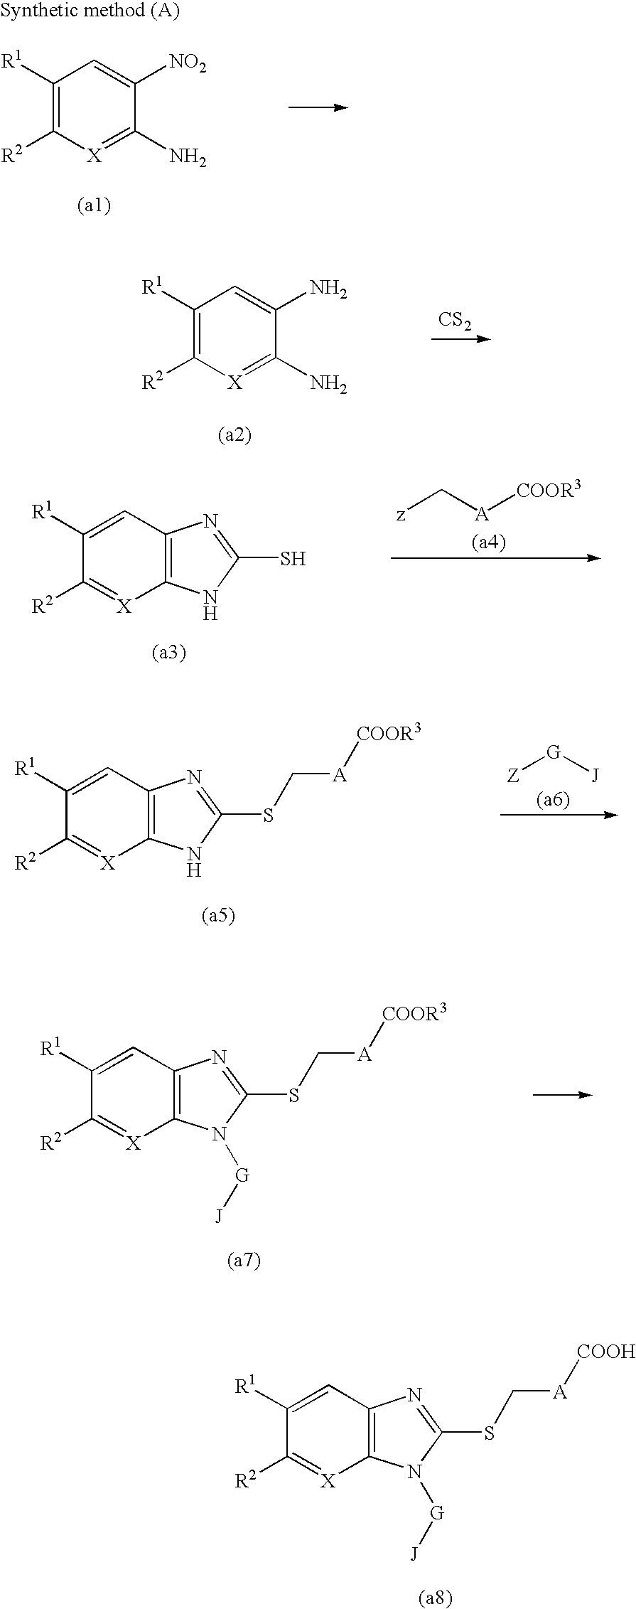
[X]1=C([R2])C([R1])=CC2=C1NC(S)=N2.[z]C[A][COOR3].[X]1=C([R2])C([R1])=CC2=C1NC(SC[A][COOR3])=N2.[Z][G][J].[X]1=C([R2])C([R1])=CC2=C1N([G][J])C(SC[A][COOR3])=N2.[X]1=C([R2])C([R1])=CC2=C1N([G][J])C(SC[A][COOH])=N2.[CS2].[X]1=C(N)C(N)=CC([R1])=C1[R2].[X]1=C(N)C([NO2])=CC([R1])=C1[R2]
